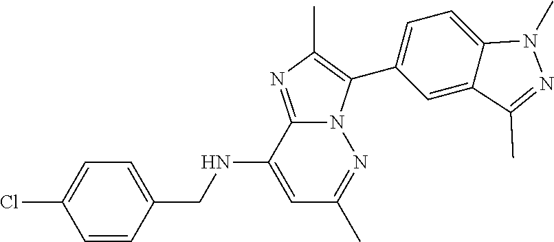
C1=C(NCC2=CC=C(Cl)C=C2)C2=NC(C)=C(C3=CC=C4C(=C3)C(C)=NN4C)N2N=C1C
